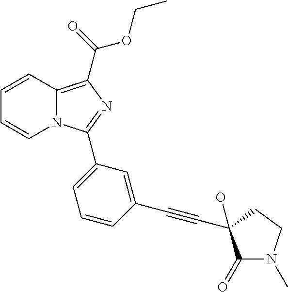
C1=CC2=C(C(=O)OCC)N=C(C3=CC=CC(C#CC4(O)C(=O)N(C)CC4)=C3)N2C=C1
